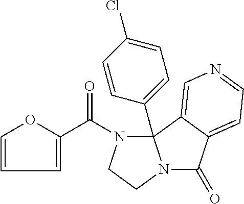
C1=COC(C(N2CCN3C(=O)C4=CC=NC=C4C23C2=CC=C(Cl)C=C2)=O)=C1
